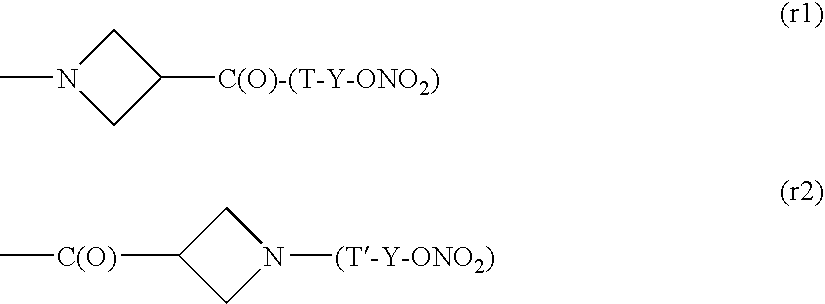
C1([C(O)-(T-Y-ONO2)])CN(C)C1.N1([(T-Y-ONO2)])CC([C(O)]C)C1
